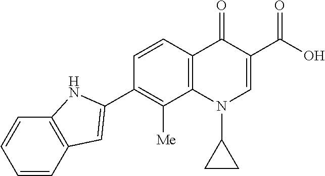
C1(C2=CC3=C(C=CC=C3)N2)=C([Me])C2=C(C=C1)C(=O)C(C(O)=O)=CN2C1CC1
